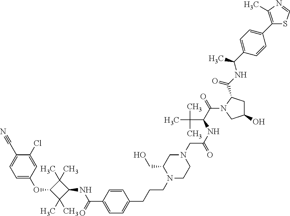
C1=C(OC2C(C)(C)C(NC(=O)C3=CC=C(CCCN4CCN(CC(NC(C(=O)N5CC(O)CC5C(NC(C)C5=CC=C(C6=C(C)N=CS6)C=C5)=O)C(C)(C)C)=O)CC4CO)C=C3)C2(C)C)C=C(Cl)C(C#N)=C1
